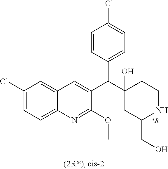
C1(Cl)=CC=C2C(=C1)C=C(C(C1(O)CC(CO)NCC1)C1=CC=C(Cl)C=C1)C(OC)=N2
